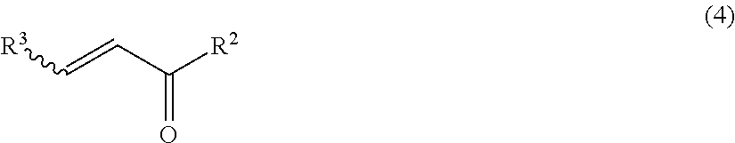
C(=CC([R2])=O)[R3]
